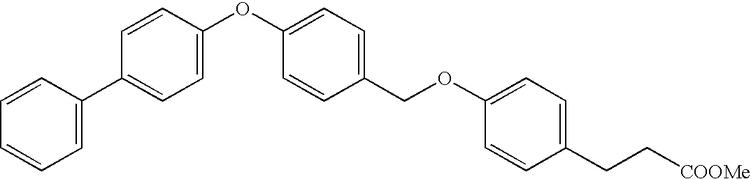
C1(C2=CC=C(OC3=CC=C(COC4=CC=C(CC[COOMe])C=C4)C=C3)C=C2)=CC=CC=C1
